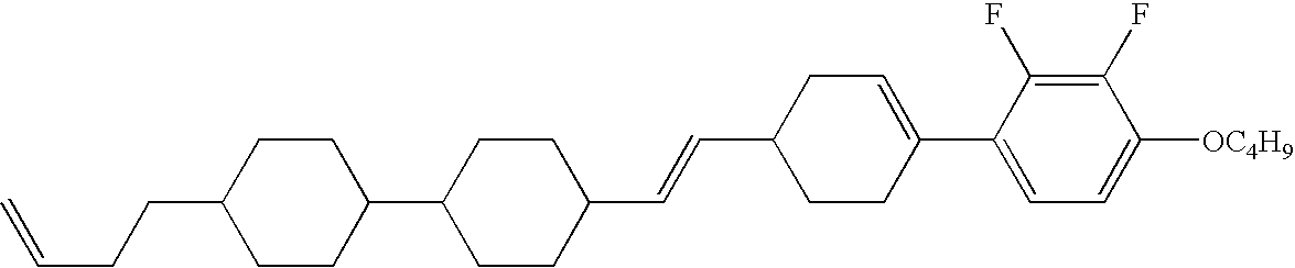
C1(F)=C(F)C(C2=CCC(C=CC3CCC(C4CCC(CCC=C)CC4)CC3)CC2)=CC=C1[OC4H9]
